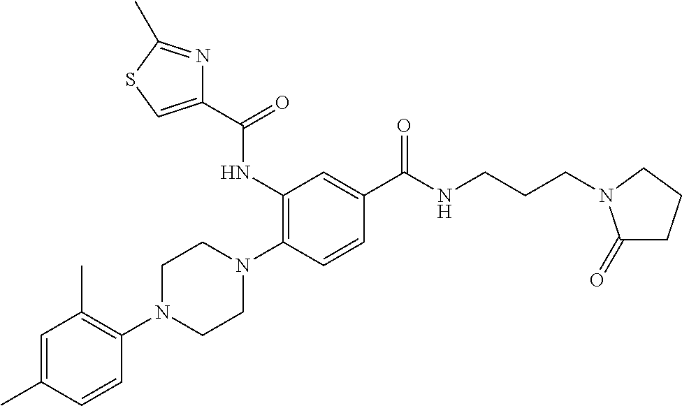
C1=C(C)C=CC(N2CCN(C3=C(NC(C4=CSC(C)=N4)=O)C=C(C(NCCCN4C(=O)CCC4)=O)C=C3)CC2)=C1C
